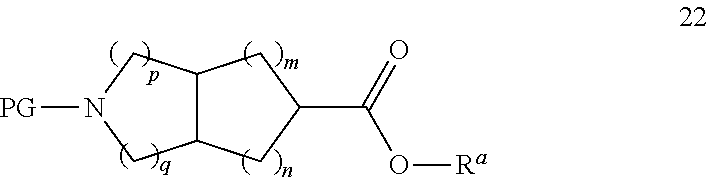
N1([PG])CC2C(C1)CC(C(=O)O[Ra])C2
